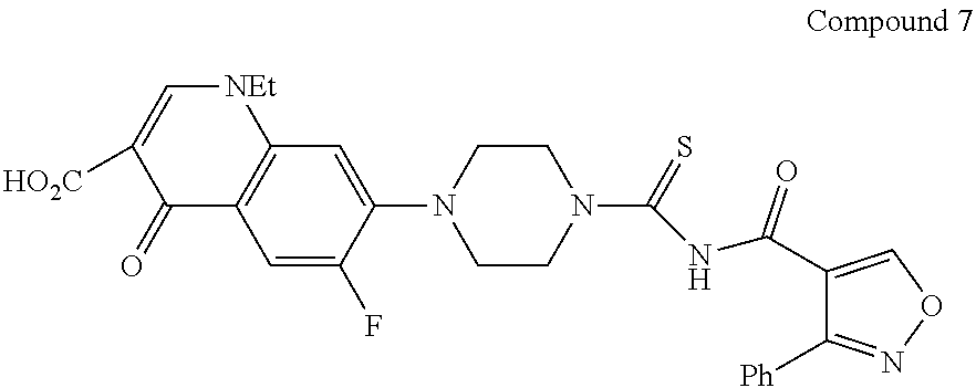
C1(=O)C2=C([NEt]C=C1[HO2C])C=C(N1CCN(C(=S)NC(=O)C3=CON=C3[Ph])CC1)C(F)=C2
